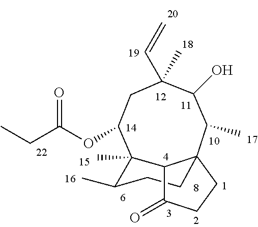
CCC(OC1CC(C=C)(C)C(O)C(C)C23CCC(C)C1(C)C2C(=O)CC3)=O
